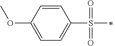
C1=C(OC)C=CC(S(=O)(=O)C)=C1
